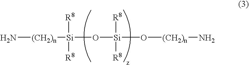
N[(CH2)n][Si](O[Si]([R8])([R8])O[(CH2)n]N)([R8])[R8]
